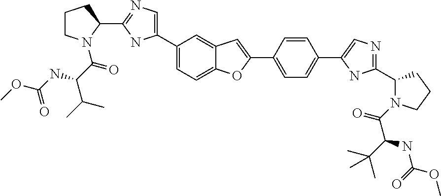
C1(C2=CN=C(C3CCCN3C(=O)C(C(C)C)NC(OC)=O)N2)=CC=C2C(=C1)C=C(C1=CC=C(C3=CN=C(C4N(C(=O)C(C(C)(C)C)NC(=O)OC)CCC4)N3)C=C1)O2
